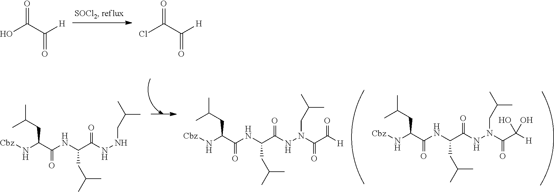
OC(=O)C(=O)[H].ClC(=O)C(=O)[H].[Cbz]NC(CC(C)C)C(=O)NC(CC(C)C)C(=O)NN(C(C([H])(O)O)=O)CC(C)C.[Cbz]NC(CC(C)C)C(=O)NC(CC(C)C)C(=O)NNCC(C)C.[Cbz]NC(CC(C)C)C(=O)NC(CC(C)C)C(=O)NN(C(C([H])=O)=O)CC(C)C
